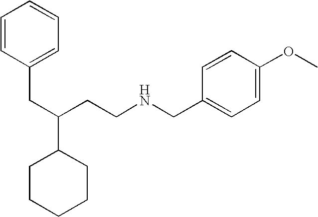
C1CCCCC1C(CCNCC1=CC=C(OC)C=C1)CC1=CC=CC=C1
